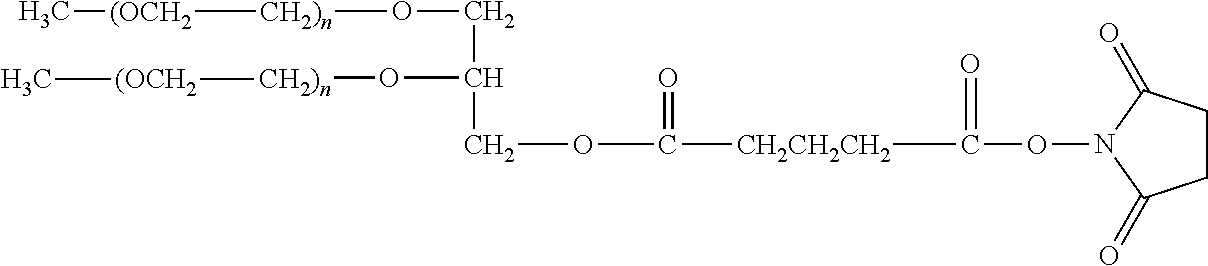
C[(OCH2][CH2)n]OCC(O[CH2)n][(OCH2]C)COC([CH2CH2CH2]C(ON1C(=O)CCC1=O)=O)=O
